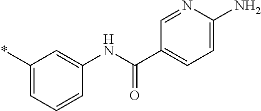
C1(*)=CC=CC(NC(=O)C2=CC=C(N)N=C2)=C1
